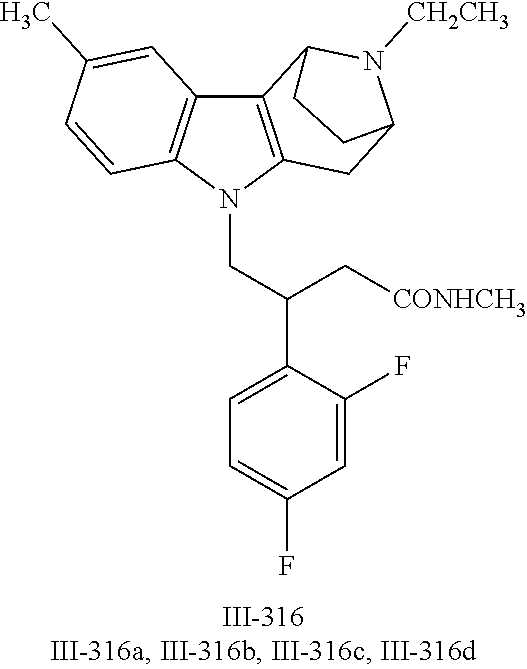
N1(CC(C2=CC=C(F)C=C2F)C[CONHCH3])C2=C(C3=C1C=CC(C)=C3)C1N([CH2CH3])C(C2)CC1
